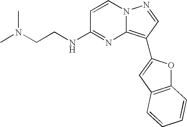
N(CCNC1=NC2=C(C3=CC4=C(O3)C=CC=C4)C=NN2C=C1)(C)C
